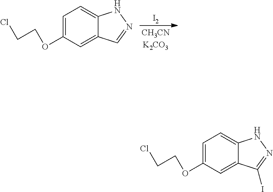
[I2].C1=C(OCCCl)C=C2C(=C1)NN=C2.C1=C(OCCCl)C=C2C(=C1)NN=C2I
